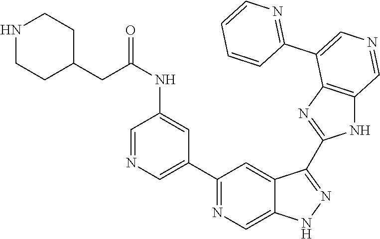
C1(C2=CN=CC(NC(CC3CCNCC3)=O)=C2)=NC=C2C(=C1)C(C1=NC3=C(N1)C=NC=C3C1=NC=CC=C1)=NN2
